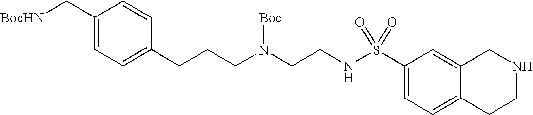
C1(C[BocHN])=CC=C(CCCN(CCNS(C2=CC=C3C(=C2)CNCC3)(=O)=O)[Boc])C=C1
